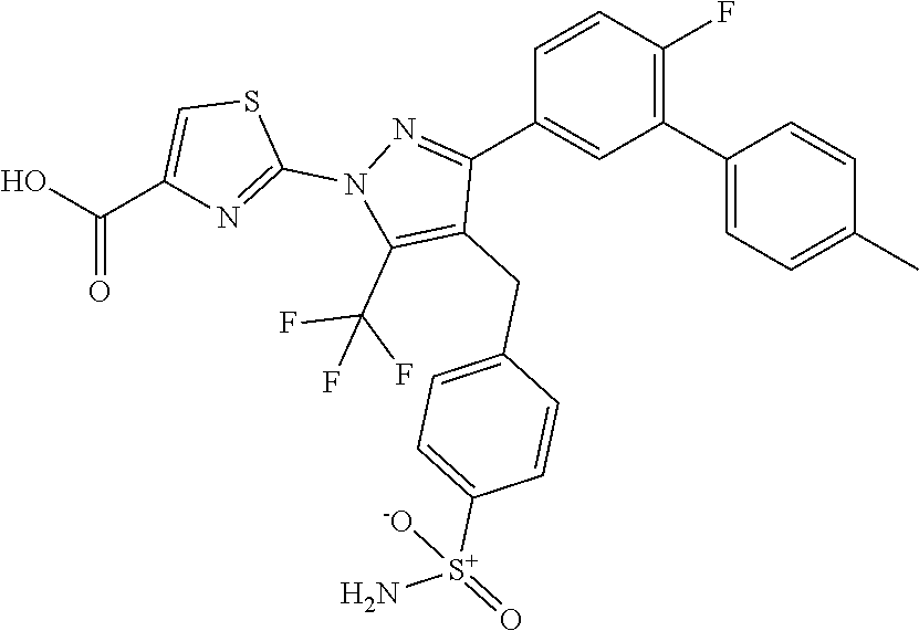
C1(C2=CC=C(C)C=C2)=C(F)C=CC(C2=NN(C3=NC(C(O)=O)=CS3)C(C(F)(F)F)=C2CC2=CC=C([S+](N)(=O)[-O])C=C2)=C1
